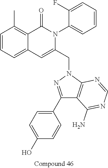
C1=CC=C2C(=C1C)C(=O)N(C1=CC=CC=C1F)C(CN1N=C(C3=CC=C(O)C=C3)C3=C1N=CN=C3N)=C2
